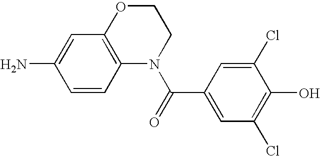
C1=CC2=C(C=C1N)OCCN2C(=O)C1=CC(Cl)=C(O)C(Cl)=C1
